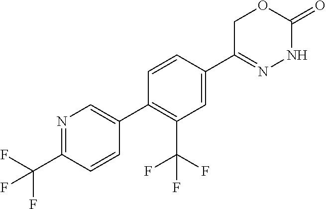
C1C(C2=CC(C(F)(F)F)=C(C3=CN=C(C(F)(F)F)C=C3)C=C2)=NNC(=O)O1
